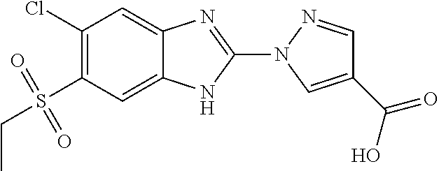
C1=C2C(=CC(Cl)=C1S(=O)(CC)=O)N=C(N1C=C(C(O)=O)C=N1)N2
